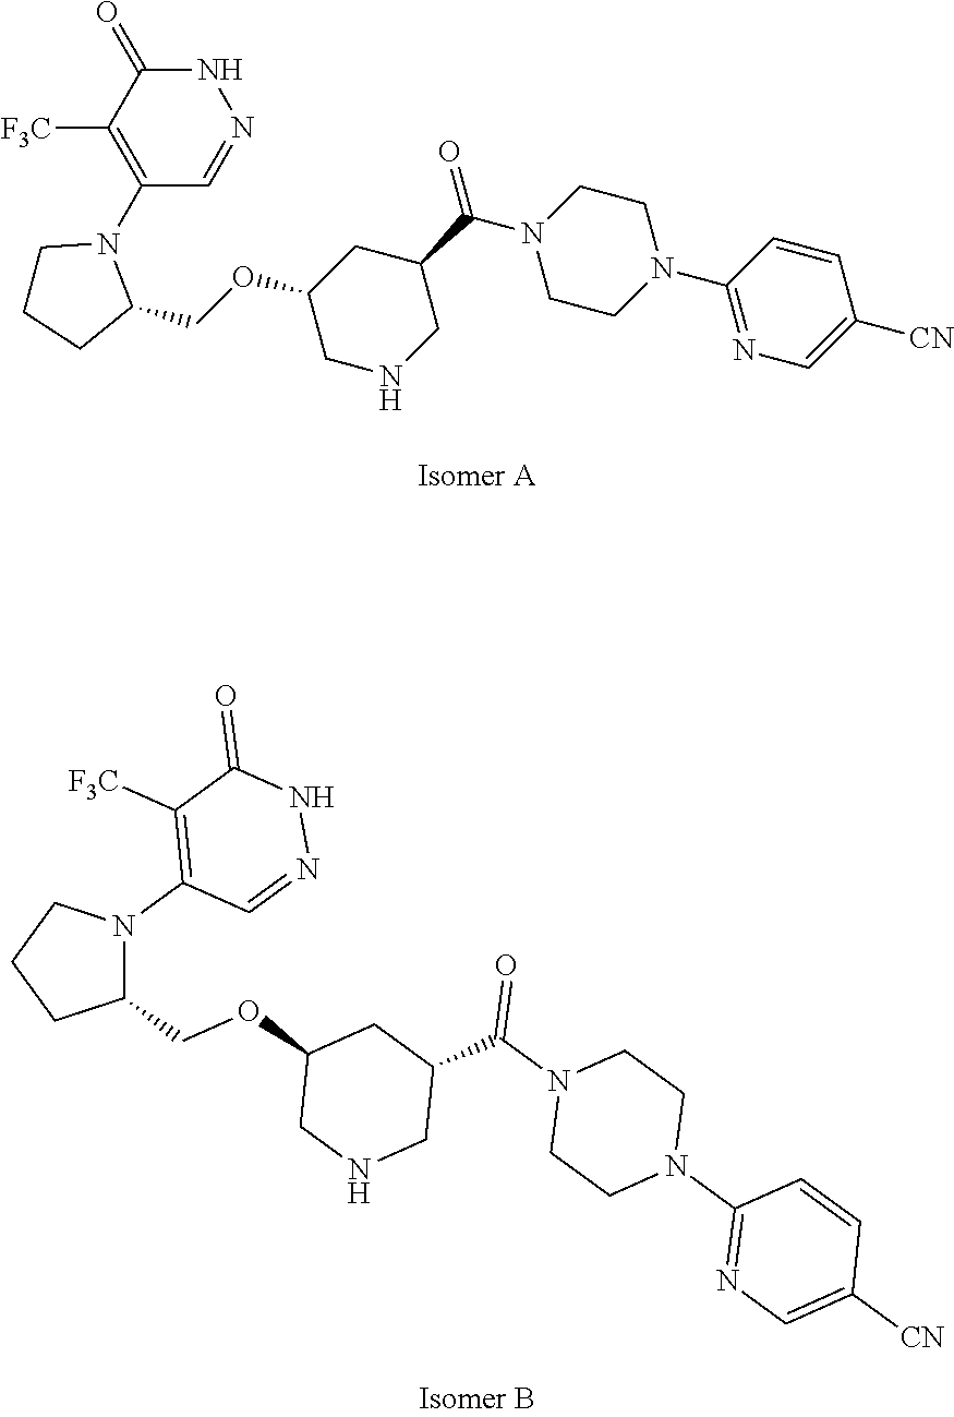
C1=CC(N2CCN(C(C3CC(OCC4N(C5=C([F3C])C(=O)NN=C5)CCC4)CNC3)=O)CC2)=NC=C1[CN].C1(COC2CNCC(C(=O)N3CCN(C4=NC=C([CN])C=C4)CC3)C2)N(C2=C([F3C])C(=O)NN=C2)CCC1
